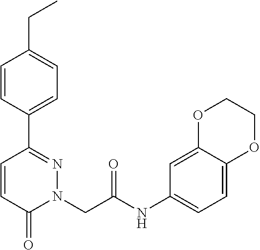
C1=CC(C2=NN(CC(NC3=CC=C4C(=C3)OCCO4)=O)C(=O)C=C2)=CC=C1CC
